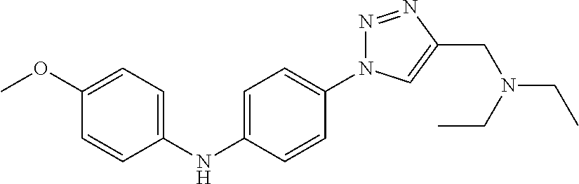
C1=C(NC2=CC=C(OC)C=C2)C=CC(N2N=NC(CN(CC)CC)=C2)=C1
